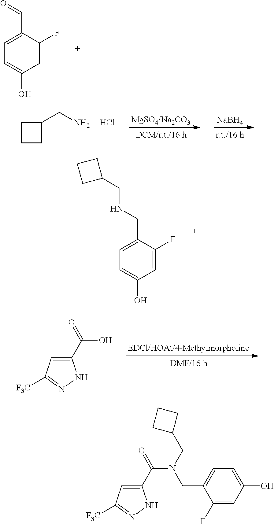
C1(C=O)=CC=C(O)C=C1F.C1CCC1CN.Cl.[NaBH4].C1(CNCC2CCC2)=CC=C(O)C=C1F.C1(C(=O)O)=CC([F3C])=NN1.C1(C(N(CC2=CC=C(O)C=C2F)CC2CCC2)=O)=CC([F3C])=NN1
